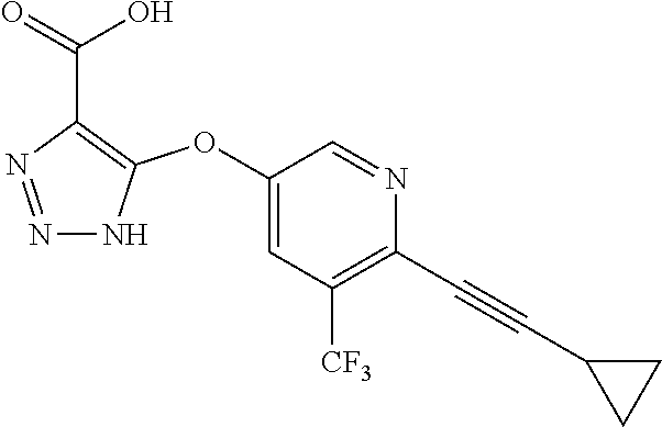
C1(OC2=C(C(=O)O)N=NN2)=CC([CF3])=C(C#CC2CC2)N=C1
